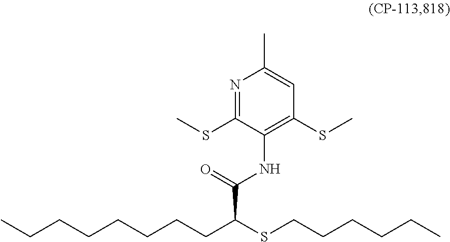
N1=C(SC)C(NC(C(SCCCCCC)CCCCCCCC)=O)=C(SC)C=C1C
